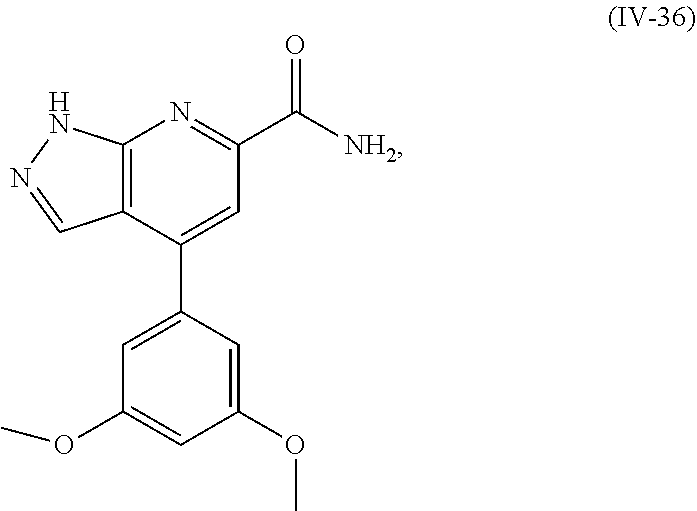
C12=C(C(C3=CC(OC)=CC(OC)=C3)=CC(C([NH2])=O)=N1)C=NN2
